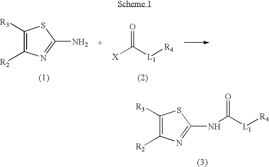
C1([R3])=C([R2])N=C(N)S1.O=C([L1][R4])[X].C1([R3])=C([R2])N=C(NC([L1][R4])=O)S1
